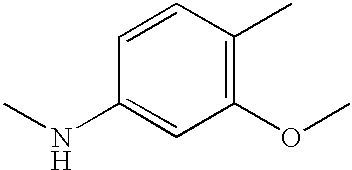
C1=CC(NC)=CC(OC)=C1C
